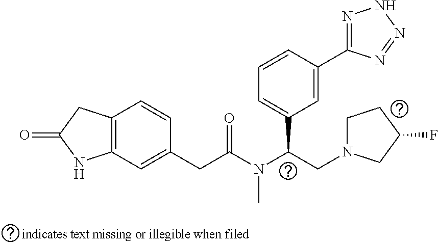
C12=C(CC(=O)N1)C=CC(CC(N(C(CN1CCC(F)C1)C1=CC=CC(C3=NNN=N3)=C1)C)=O)=C2
